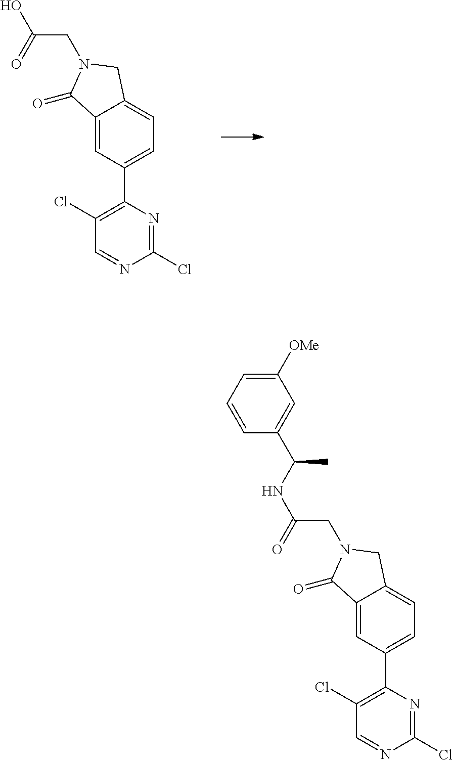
C12=CC(C3=C(Cl)C=NC(Cl)=N3)=CC=C1CN(CC(=O)O)C2=O.C12=CC(C3=C(Cl)C=NC(Cl)=N3)=CC=C1CN(CC(=O)NC(C1=CC([OMe])=CC=C1)C)C2=O
